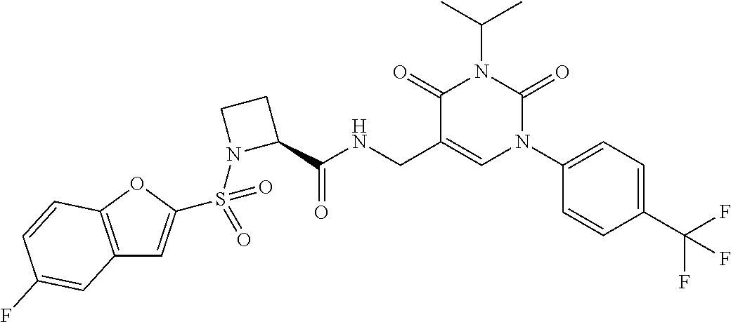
C12=C(OC(S(=O)(N3C(C(NCC4=CN(C5=CC=C(C(F)(F)F)C=C5)C(=O)N(C(C)C)C4=O)=O)CC3)=O)=C1)C=CC(F)=C2
